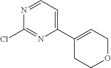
N1=CC=C(C2=CCOCC2)N=C1Cl
